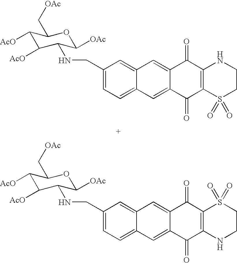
C1(CNC2C([AcO])C([AcO])C(C[OAc])OC2[OAc])=CC=C2C(=C1)C=C1C(=C2)C(=O)C2=C(C1=O)NCCS2(=O)=O.C1(CNC2C([AcO])C([AcO])C(C[OAc])OC2[OAc])=CC=C2C(=C1)C=C1C(=C2)C(=O)C2=C(C1=O)S(=O)(=O)CCN2
